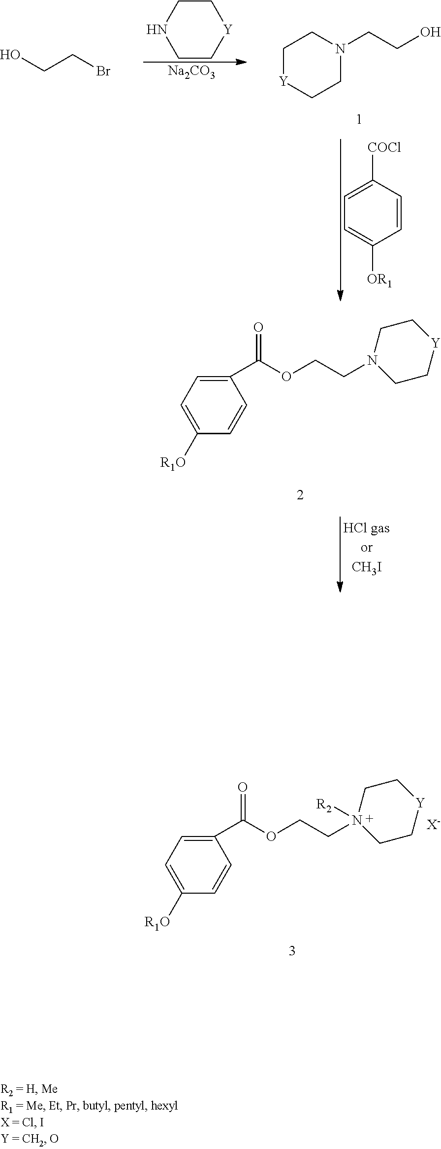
C1=C([R1O])C=CC(C(OCCN2([R2])CC[Y]CC2)=O)=C1.[X-].C1C[Y]CCN1.[Na2CO3].C1=C([COCl])C=CC([OR1])=C1.C1[Y]CCN(CCO)C1.OCCBr.C1=C([R1O])C=CC(C(OCCN2CC[Y]CC2)=O)=C1
